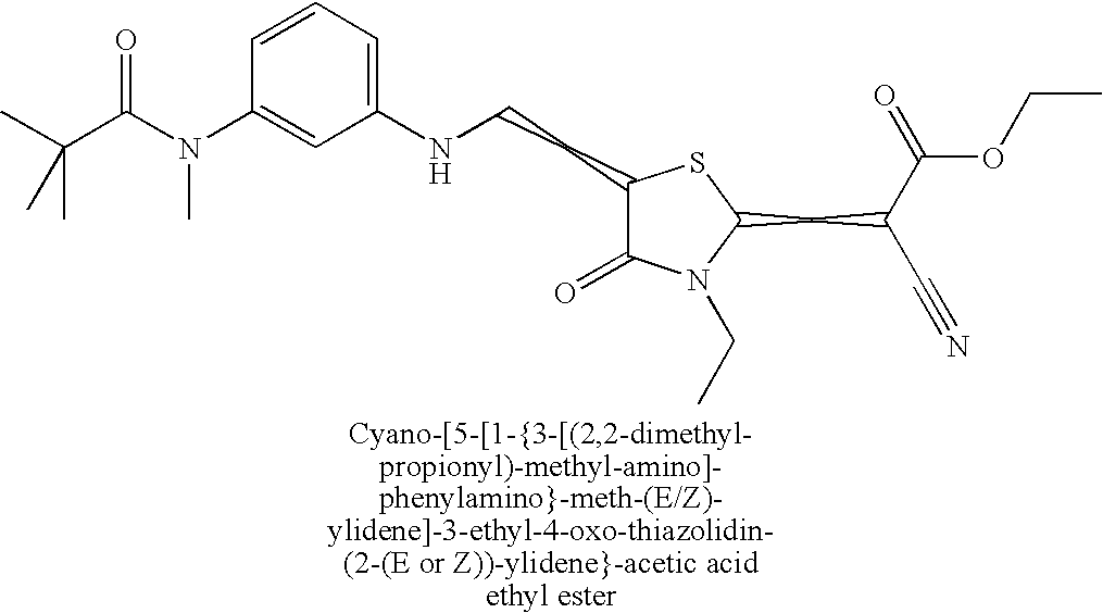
C1(CCNC2=CC=CC(N(C(C(C)(C)C)=O)C)=C2)C(=O)N(CC)C(CC(C(=O)OCC)C#N)S1
